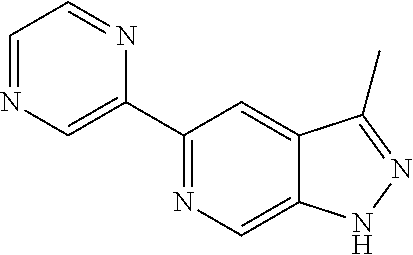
C1(C2=CN=CC=N2)=NC=C2C(=C1)C(C)=NN2
